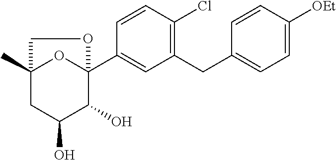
C1(CC2=CC=C([OEt])C=C2)=C(Cl)C=CC(C23OC(C)(CC(O)C2O)CO3)=C1
